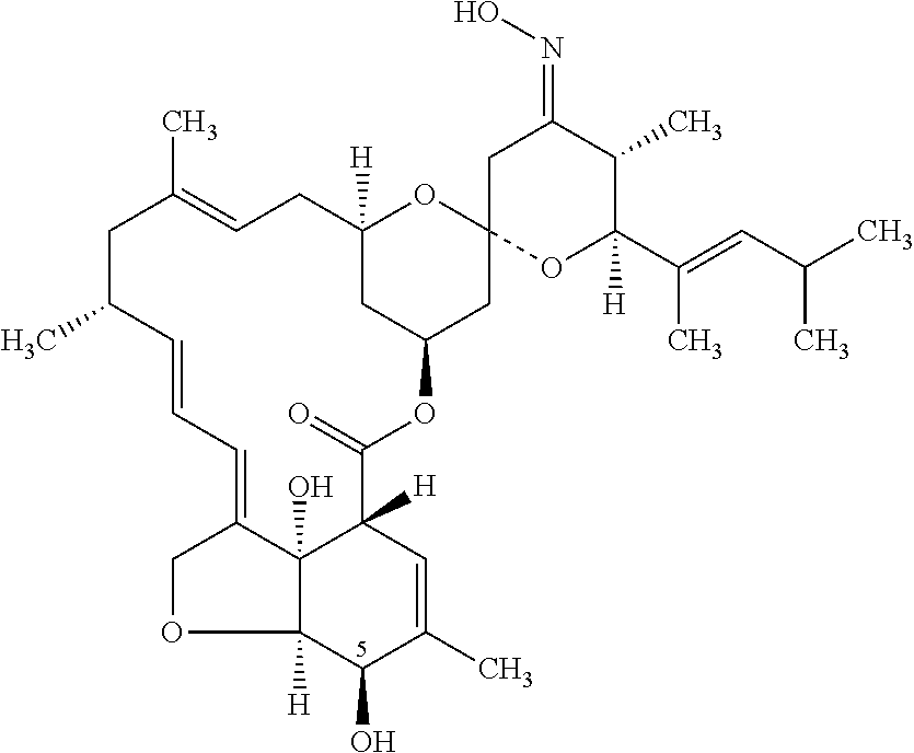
C12([H])C3(O)C(=CC=CC(C)CC(C)=CCC4([H])OC5(CC(OC(=O)C3([H])C=C(C)C1O)C4)OC(C(=CC(C)C)C)([H])C(C)C(=NO)C5)CO2
